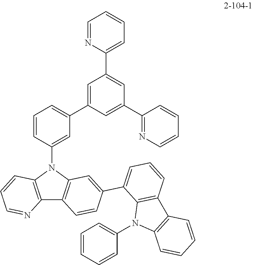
C1=CC(N2C3=C(C4=C2C=C(C2=CC=CC5=C2N(C2=CC=CC=C2)C2=C5C=CC=C2)C=C4)N=CC=C3)=CC(C2=CC(C3=CC=CC=N3)=CC(C3=NC=CC=C3)=C2)=C1
